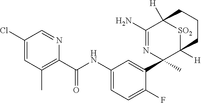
C1(Cl)=CC(C)=C(C(NC2=CC=C(F)C(C3(C)N=C(N)C4([H])[SO2]C3([H])CCC4)=C2)=O)N=C1
